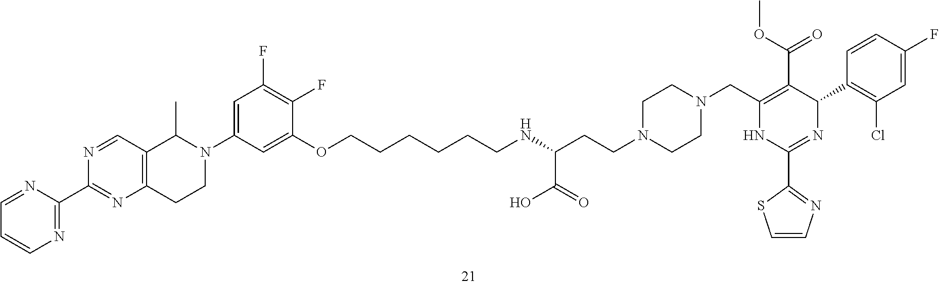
C1=CN=C(C2=NC3=C(C=N2)C(C)N(C2=CC(F)=C(F)C(OCCCCCCNC(C(O)=O)CCN4CCN(CC5=C(C(OC)=O)C(C6=C(Cl)C=C(F)C=C6)N=C(C6=NC=CS6)N5)CC4)=C2)CC3)N=C1
